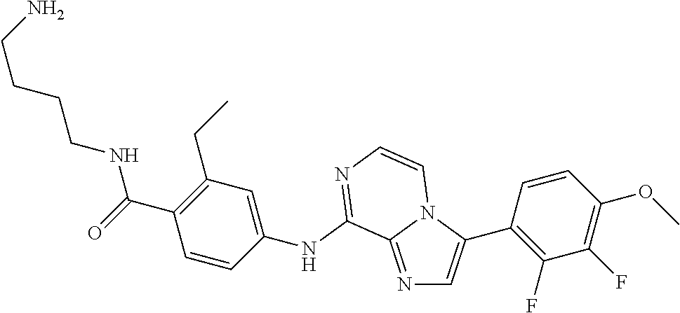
N1=C2N(C(C3=C(F)C(F)=C(OC)C=C3)=C1)C=CN=C2NC1=CC(CC)=C(C(NCCCCN)=O)C=C1
